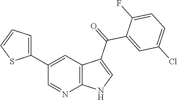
C1(C2=CC=CS2)=CC2=C(N=C1)NC=C2C(=O)C1=CC(Cl)=CC=C1F
